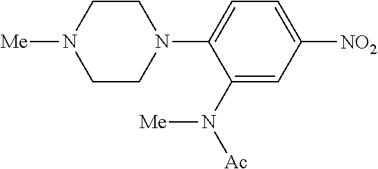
C1(N([Me])[Ac])=CC([NO2])=CC=C1N1CCN([Me])CC1
